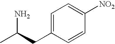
CC(CC1=CC=C([NO2])C=C1)N
